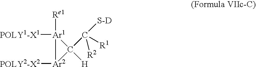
[POLY1-X1][Ar1]1([Re1])C([H])(C([R1])([R2])[S-D])[Ar2]1[POLY2-X2]
